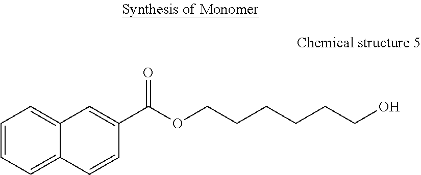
C1=CC=C2C(=C1)C=C(C(OCCCCCCO)=O)C=C2
